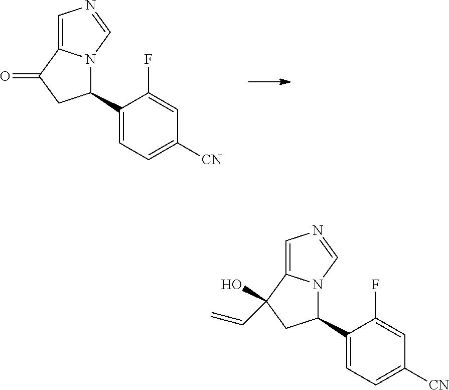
C1(C2N3C(=CN=C3)C(=O)C2)=CC=C([CN])C=C1F.C1(C2N3C(=CN=C3)C(C=C)(O)C2)=CC=C([CN])C=C1F
